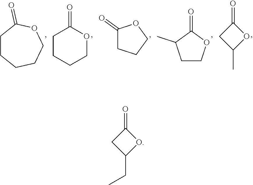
C1CCCCOC1=O.C1CCCOC1=O.C1(=O)CCCO1.C1COC(=O)C1C.C1C(C)OC1=O.C1C(CC)OC1=O
